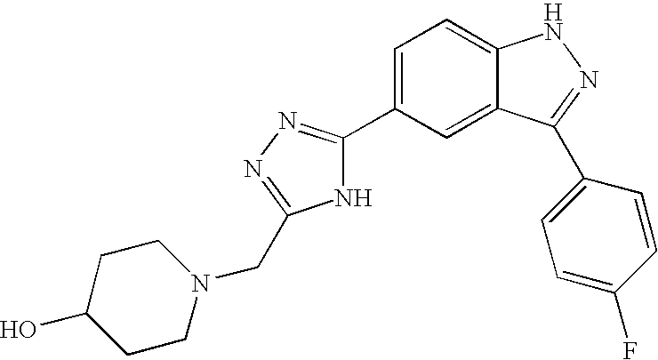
C1(C2=CC=C3C(=C2)C(C2=CC=C(F)C=C2)=NN3)=NN=C(CN2CCC(O)CC2)N1
